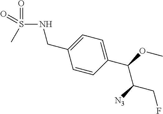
C(C1=CC=C(C(OC)C([N3])CF)C=C1)NS(=O)(C)=O
